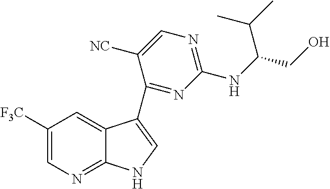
C1([F3C])=CN=C2C(=C1)C(C1=NC(NC(CO)C(C)C)=NC=C1[NC])=CN2
